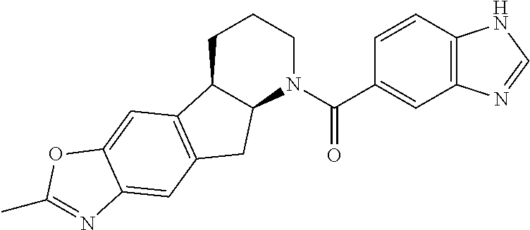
C1C2C(N(C(C3=CC4=C(C=C3)NC=N4)=O)CC1)CC1=C2C=C2C(=C1)N=C(C)O2
